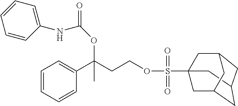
C12CC3(S(OCCC(C4=CC=CC=C4)(OC(NC4=CC=CC=C4)=O)C)(=O)=O)CC(CC(C3)C1)C2
